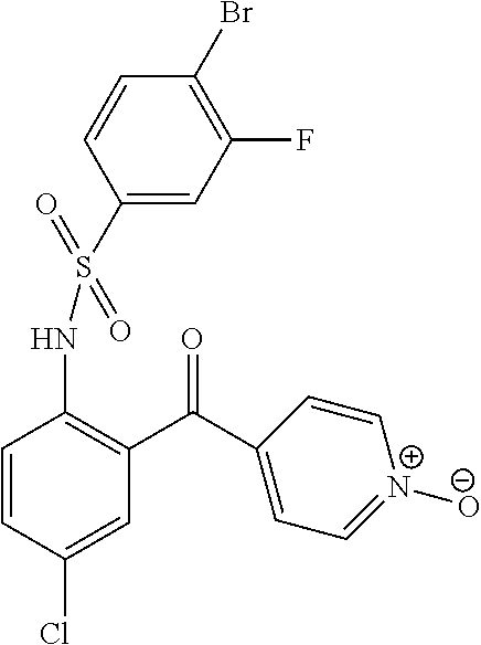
C1=CC(Cl)=CC(C(C2=CC=[N+]([O-])C=C2)=O)=C1NS(C1=CC(F)=C(Br)C=C1)(=O)=O
